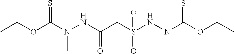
O(CC)C(N(NC(CS(NN(C(OCC)=S)C)(=O)=O)=O)C)=S
